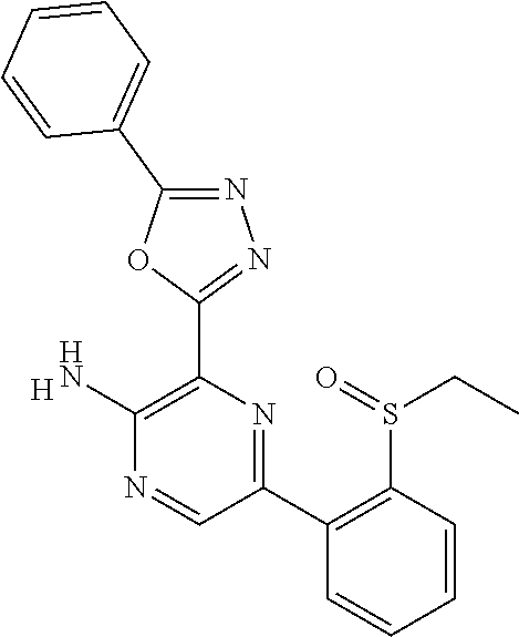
[H].C1(N)=C(C2=NN=C(C3=CC=CC=C3)O2)N=C(C2=C(S(=O)CC)C=CC=C2)C=N1
